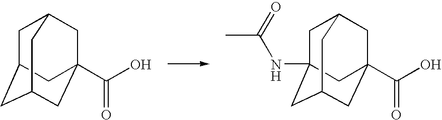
C1C2(NC(C)=O)CC3CC(C(O)=O)(CC1C3)C2.C1C2CC3CC(C(O)=O)(CC1C3)C2
